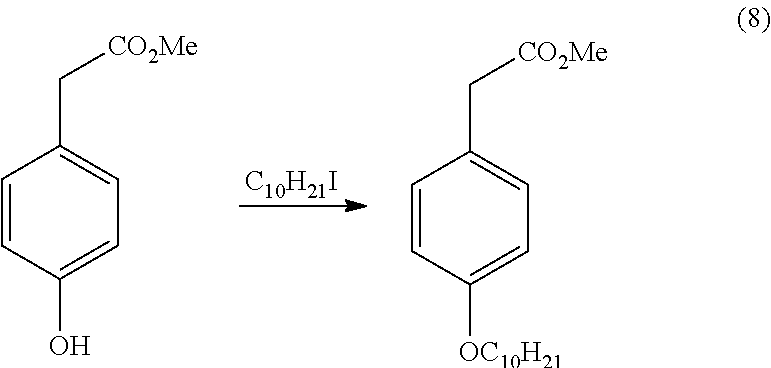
C1=CC(O)=CC=C1C[CO2Me].[C10H21I].C1=CC([OC10H21])=CC=C1C[CO2Me]
